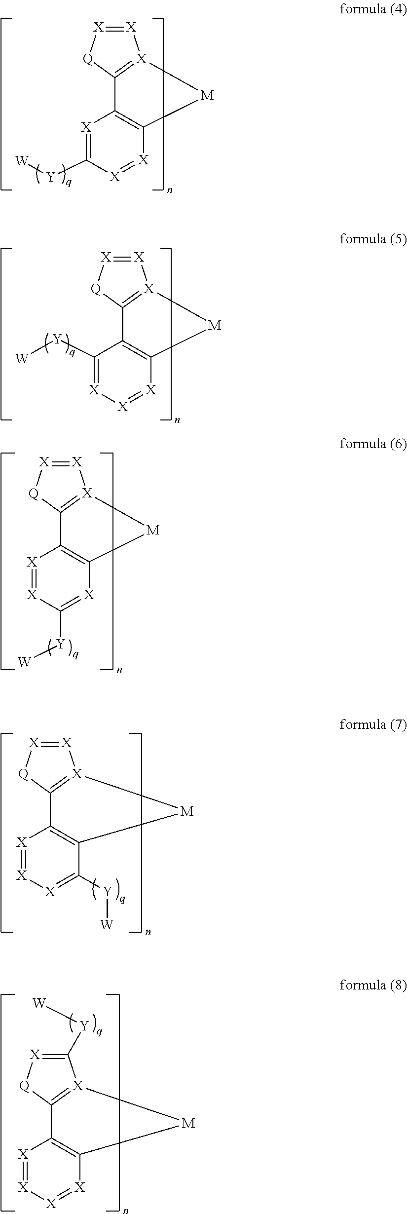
[X]1=[X][Q]C2=[X]1[M]C1=C2[X]=C([Y][W])[X]=[X]1.[X]1=[X][Q]C2=[X]1[M]C1=C2C([Y][W])=[X][X]=[X]1.[X]1=[X][Q]C2=[X]1[M]C1=C2[X]=[X]C([Y][W])=[X]1.[X]1=[X][Q]C2=[X]1[M]C1=C2[X]=[X][X]=C1[Y][W].C1([Y][W])=[X][Q]C2=[X]1[M]C1=C2[X]=[X][X]=[X]1
